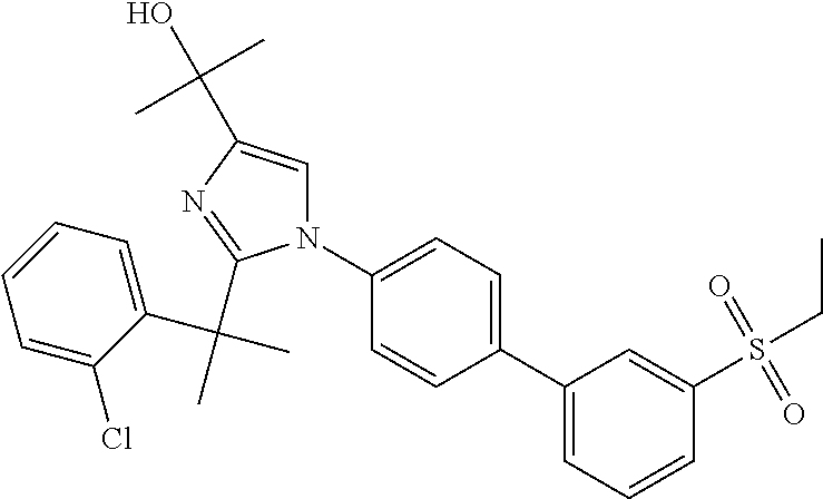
N1(C2=CC=C(C3=CC=CC(S(=O)(=O)CC)=C3)C=C2)C=C(C(C)(C)O)N=C1C(C1=CC=CC=C1Cl)(C)C
